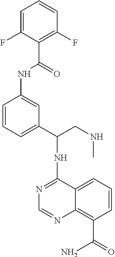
N1=C(NC(CNC)C2=CC=CC(NC(C3=C(F)C=CC=C3F)=O)=C2)C2=CC=CC(C(=O)N)=C2N=C1
